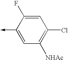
C1(->C)=CC([NHAc])=C(Cl)C=C1F
